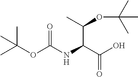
CC(OC(NC(C(O)=O)C(OC(C)(C)C)C)=O)(C)C
